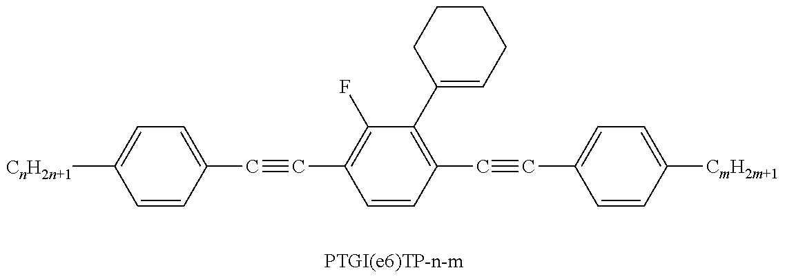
C1=CC(C#CC2=C(F)C(C3=CCCCC3)=C(C#CC3=CC=C([CmH2m+1])C=C3)C=C2)=CC=C1[CnH2n+1]
